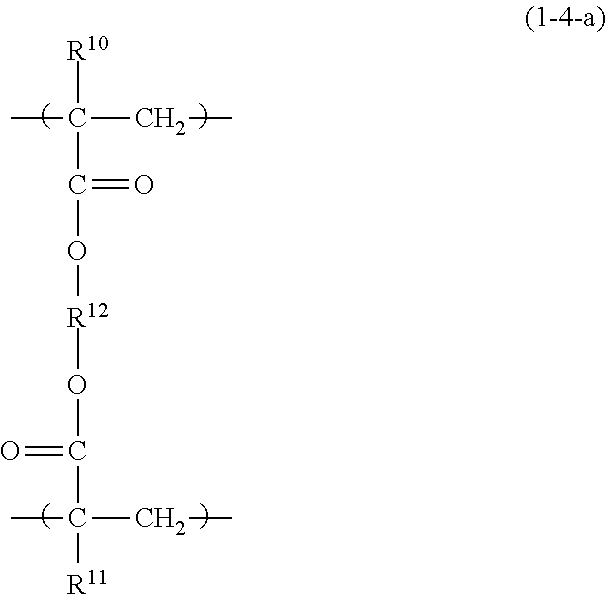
CC(CC)([R10])C(O[R12]OC(C([R11])(CC)C)=O)=O
